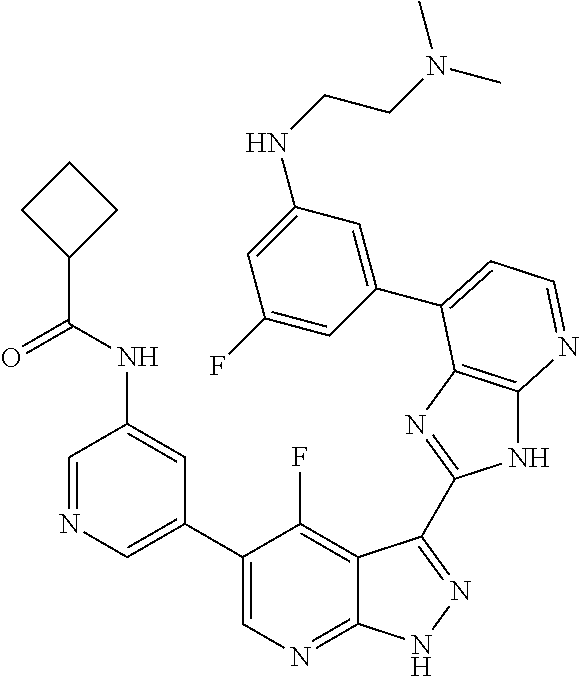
C1=NC=C(C2=CN=C3C(=C2F)C(C2=NC4=C(N2)N=CC=C4C2=CC(NCCN(C)C)=CC(F)=C2)=NN3)C=C1NC(C1CCC1)=O
